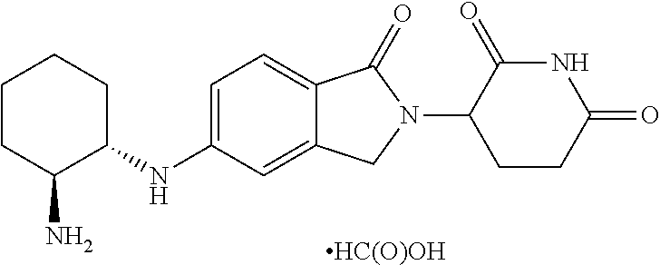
C1CC(N)C(NC2=CC=C3C(=C2)CN(C2CCC(=O)NC2=O)C3=O)CC1.[HC(O)OH]
